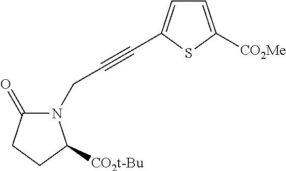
C(C#CC1=CC=C([CO2Me])S1)N1C(=O)CCC1[CO2t-Bu]
